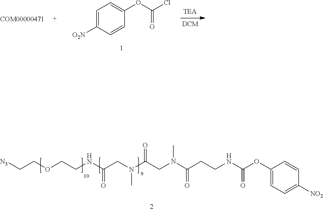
C1=C([O2N])C=CC(OC(Cl)=O)=C1.C(OCCNC(CN(C(CN(C(CCNC(OC1=CC=C([NO2])C=C1)=O)=O)C)=O)C)=O)C[N3]
